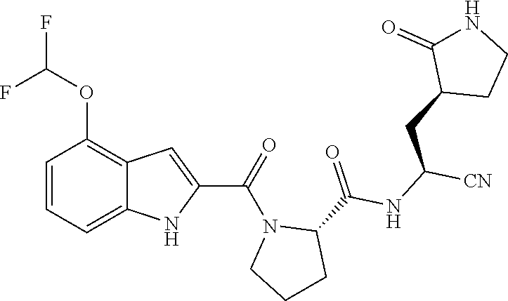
C1=CC=C2C(=C1OC(F)F)C=C(C(N1CCCC1C(NC([CN])CC1CCNC1=O)=O)=O)N2
